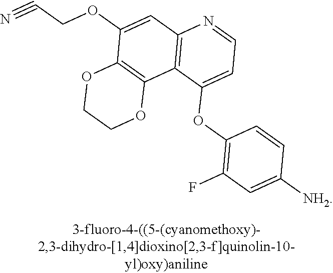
O(C1=CC2=C(C3=C1OCCO3)C(OC1=C(F)C=C([NH2])C=C1)=CC=N2)CC#N
